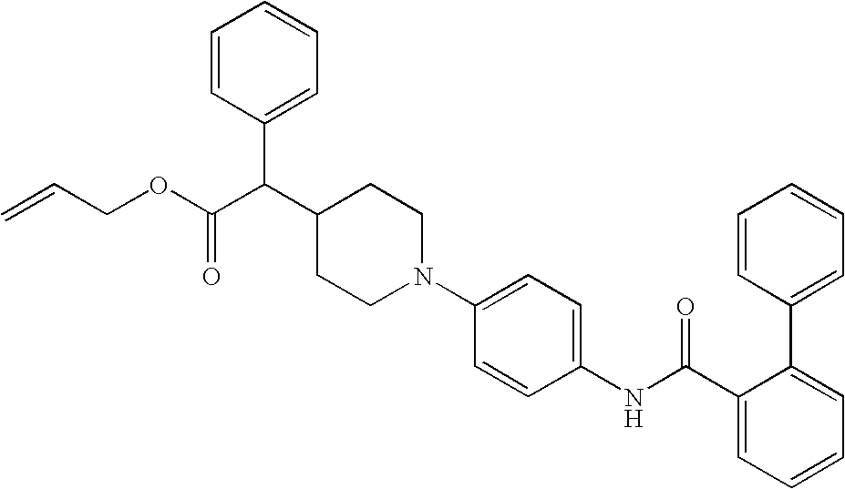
N1(C2=CC=C(NC(C3=CC=CC=C3C3=CC=CC=C3)=O)C=C2)CCC(C(C(OCC=C)=O)C2=CC=CC=C2)CC1
